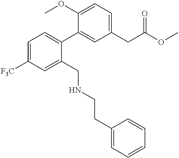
C1(OC)=CC=C(CC(OC)=O)C=C1C1=CC=C([F3C])C=C1CNCCC1=CC=CC=C1
